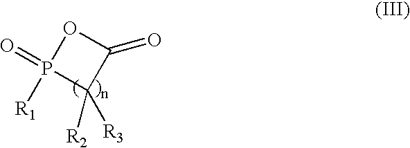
C1([R2])([R3])C(=O)OP1(=O)[R1]
